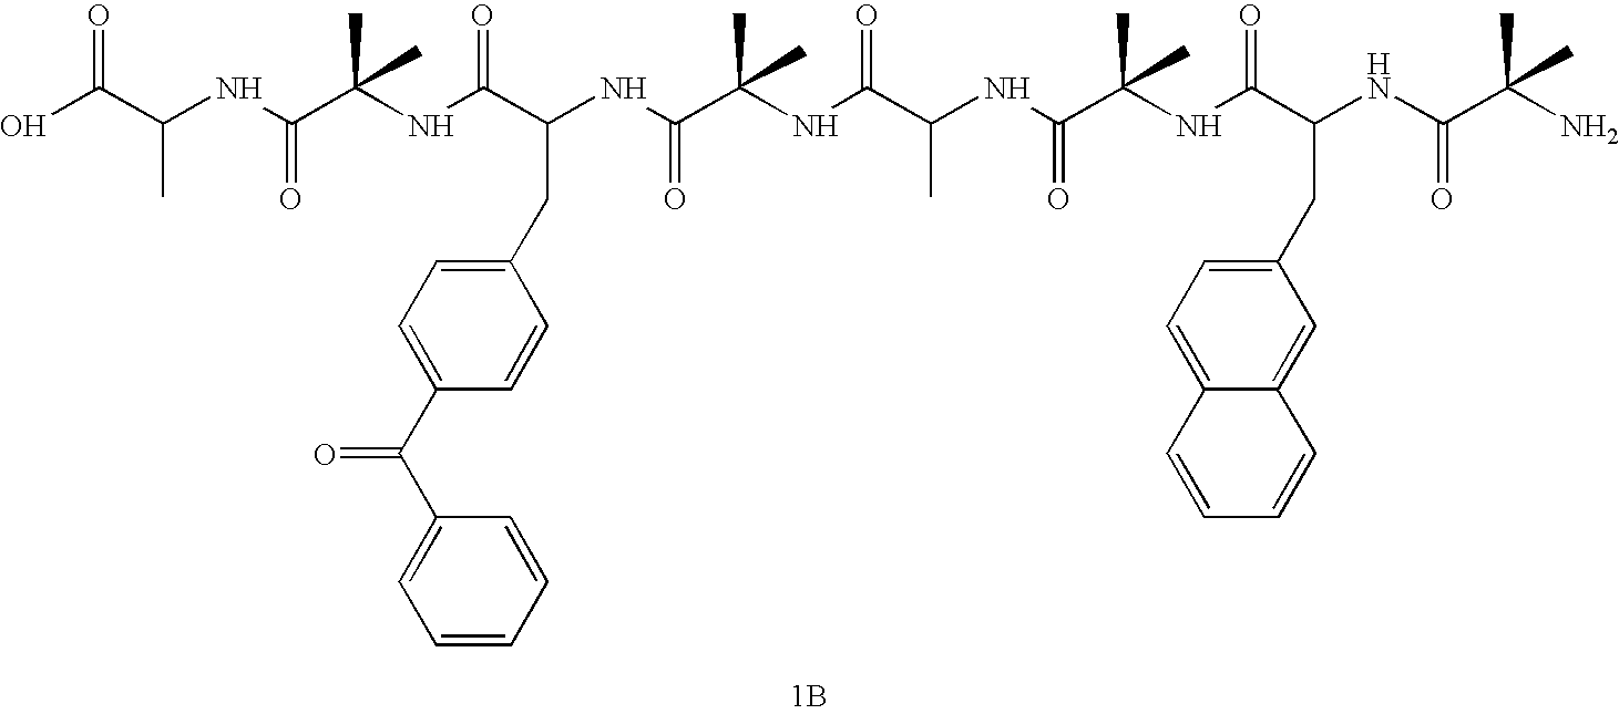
OC(C(NC(C(NC(C(NC(C(NC(C(NC(C(NC(C(NC(C(N)(C)C)=O)CC1=CC=C2C(=C1)C=CC=C2)=O)(C)C)=O)C)=O)(C)C)=O)CC1=CC=C(C(C2=CC=CC=C2)=O)C=C1)=O)(C)C)=O)C)=O.[1B]
